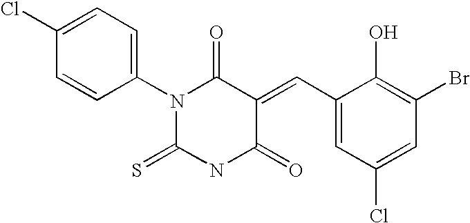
C1(N2C(=S)NC(=O)C(=CC3=CC(Cl)=CC(Br)=C3O)C2=O)=CC=C(Cl)C=C1
